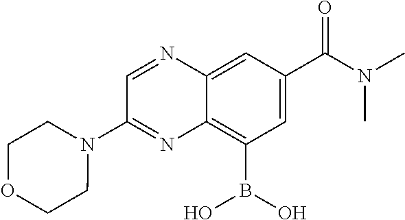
C1=C(C(N(C)C)=O)C=C2C(=C1B(O)O)N=C(N1CCOCC1)C=N2
